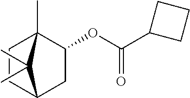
C1CC2(C)C(OC(C3CCC3)=O)CC1C2(C)C
